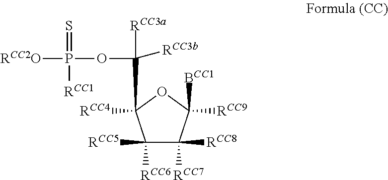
C1([RCC5])([RCC6])C([RCC8])([RCC7])C([RCC9])([BCC1])OC1([RCC4])C(OP([RCC2O])([RCC1])=S)([RCC3a])[RCC3b]
